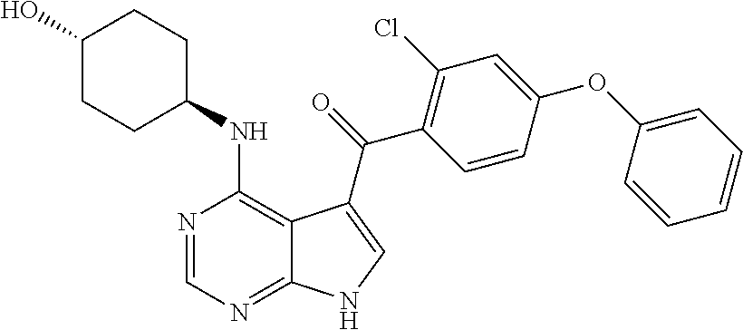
C1(O)CCC(NC2=C3C(=NC=N2)NC=C3C(=O)C2=C(Cl)C=C(OC3=CC=CC=C3)C=C2)CC1
